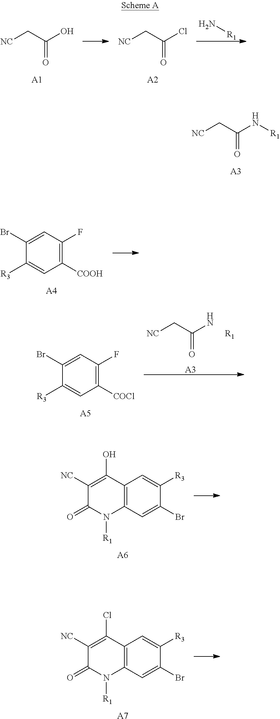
[NC]CC(O)=O.[A1].[NC]CC(Cl)=O.[A2].N[R1].[NC]CC(N[R1])=O.[A3].C1(Br)=CC(F)=C([COOH])C=C1[R3].[A4].C(=O)(C[NC])N.[R1].[A3].C1(Br)=CC(F)=C([COCl])C=C1[R3].[A5].C1([NC])=C(O)C2=C(N([R1])C1=O)C=C(Br)C([R3])=C2.[A6].C1([NC])=C(Cl)C2=C(N([R1])C1=O)C=C(Br)C([R3])=C2.[A7]
